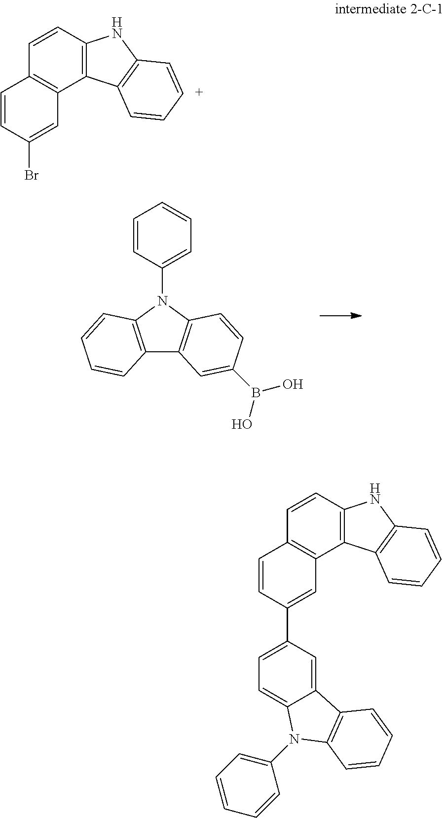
C1=CC2=C(C3=C1C=CC(Br)=C3)C1=C(N2)C=CC=C1.C12=C(N(C3=CC=CC=C3)C3=C1C=C(B(O)O)C=C3)C=CC=C2.C1=CC(C2=CC=C3C(=C2)C2=C(C=CC=C2)N3C2=CC=CC=C2)=CC2=C1C=CC1=C2C2=C(N1)C=CC=C2
